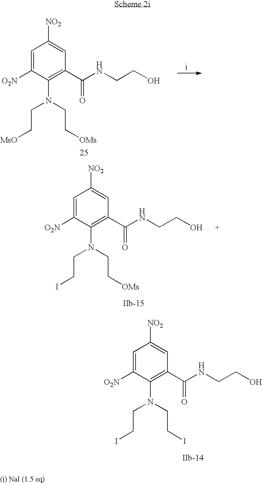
C1=C([O2N])C(N(CC[OMs])CCI)=C(C(NCCO)=O)C=C1[NO2].C1=C([O2N])C(N(CCI)CCI)=C(C(NCCO)=O)C=C1[NO2].C1=C([O2N])C(N(CC[OMs])CC[MsO])=C(C(NCCO)=O)C=C1[NO2].[i]
